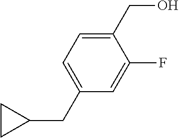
C1(CO)=CC=C(CC2CC2)C=C1F
